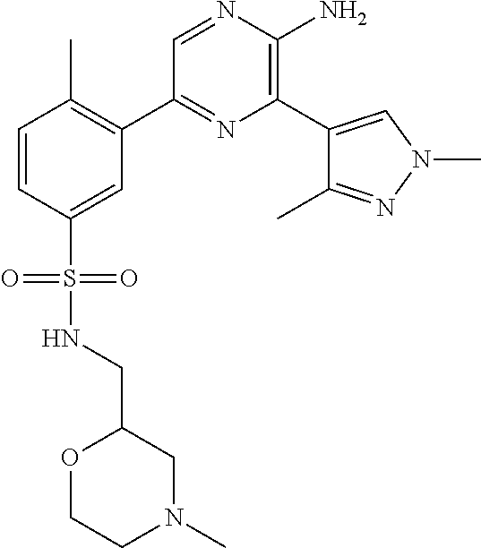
C1(C2=C(C)C=CC(S(=O)(=O)NCC3OCCN(C)C3)=C2)=NC(C2=CN(C)N=C2C)=C(N)N=C1
